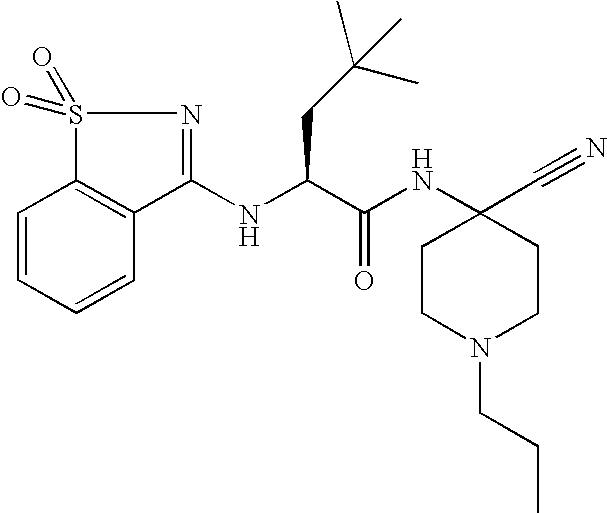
N(C(C(NC1(C#N)CCN(CCC)CC1)=O)CC(C)(C)C)C1=NS(=O)(=O)C2=C1C=CC=C2
